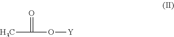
CC(=O)O[Y]
